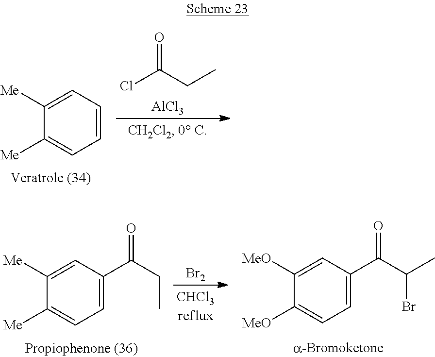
O=C(CC)Cl.[AlCl3].C1=CC=C([Me])C([Me])=C1.[Br2].C1=C(C(CC)=O)C=C([Me])C([Me])=C1.C1=C(C(C(Br)C)=O)C=C([MeO])C([MeO])=C1
